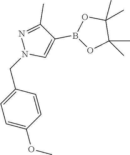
N1(CC2=CC=C(OC)C=C2)C=C(B2OC(C)(C)C(C)(C)O2)C(C)=N1
